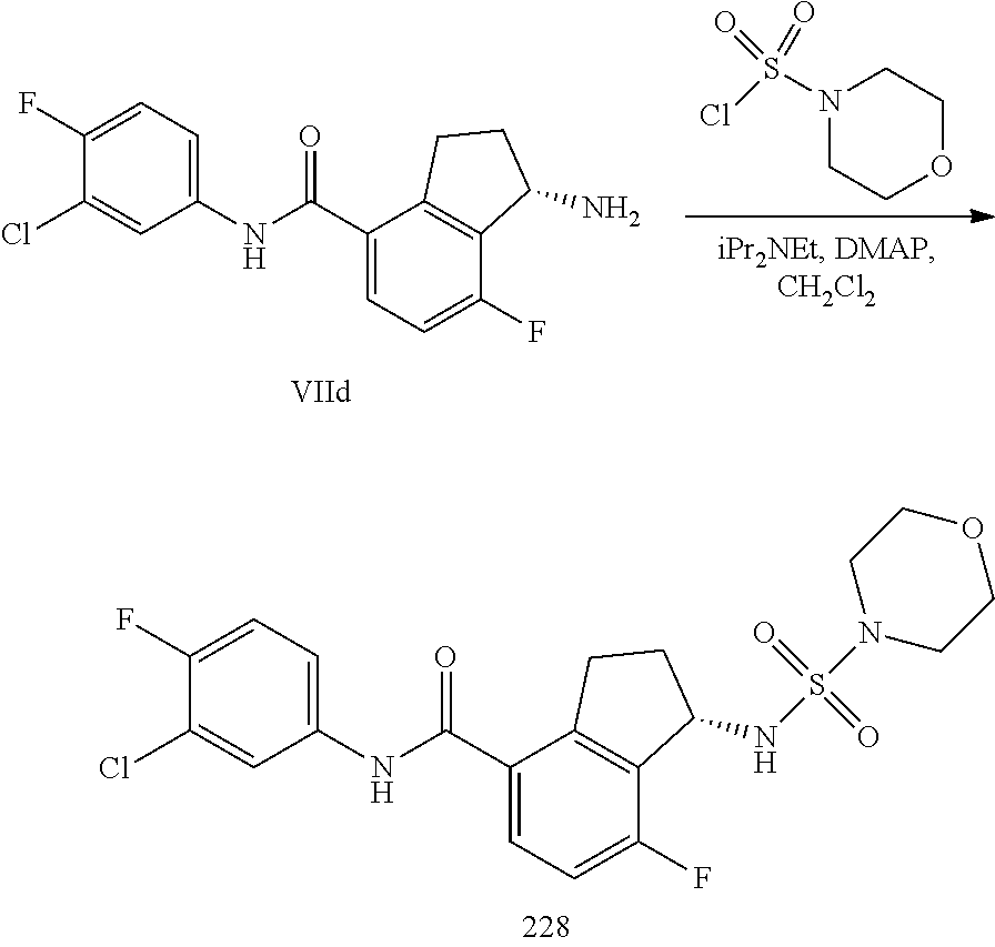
C1(Cl)=CC(NC(C2=CC=C(F)C3=C2CCC3NS(=O)(=O)N2CCOCC2)=O)=CC=C1F.S(Cl)(=O)(=O)N1CCOCC1.C1(Cl)=CC(NC(C2=CC=C(F)C3=C2CCC3N)=O)=CC=C1F
